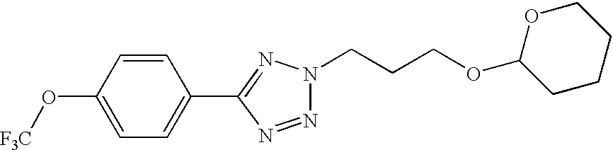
[F3C]OC1=CC=C(C2=NN(CCCOC3CCCCO3)N=N2)C=C1
